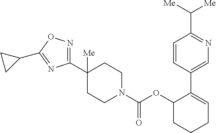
C1(C2([Me])CCN(C(OC3CCCC=C3C3=CN=C(C([Me])[Me])C=C3)=O)CC2)=NOC(C2CC2)=N1
